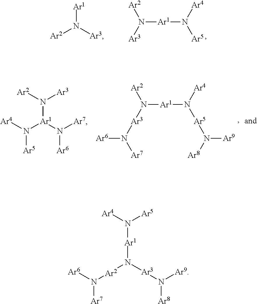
[Ar2]N([Ar3])[Ar1].[Ar2]N([Ar3])[Ar1]N([Ar5])[Ar4].[Ar2]N([Ar3])[Ar1](N([Ar4])[Ar5])N([Ar7])[Ar6].[Ar2]N([Ar3]N([Ar6])[Ar7])[Ar1]N([Ar5]N([Ar9])[Ar8])[Ar4].N([Ar1]N([Ar2]N([Ar6])[Ar7])[Ar3]N([Ar8])[Ar9])([Ar5])[Ar4]
